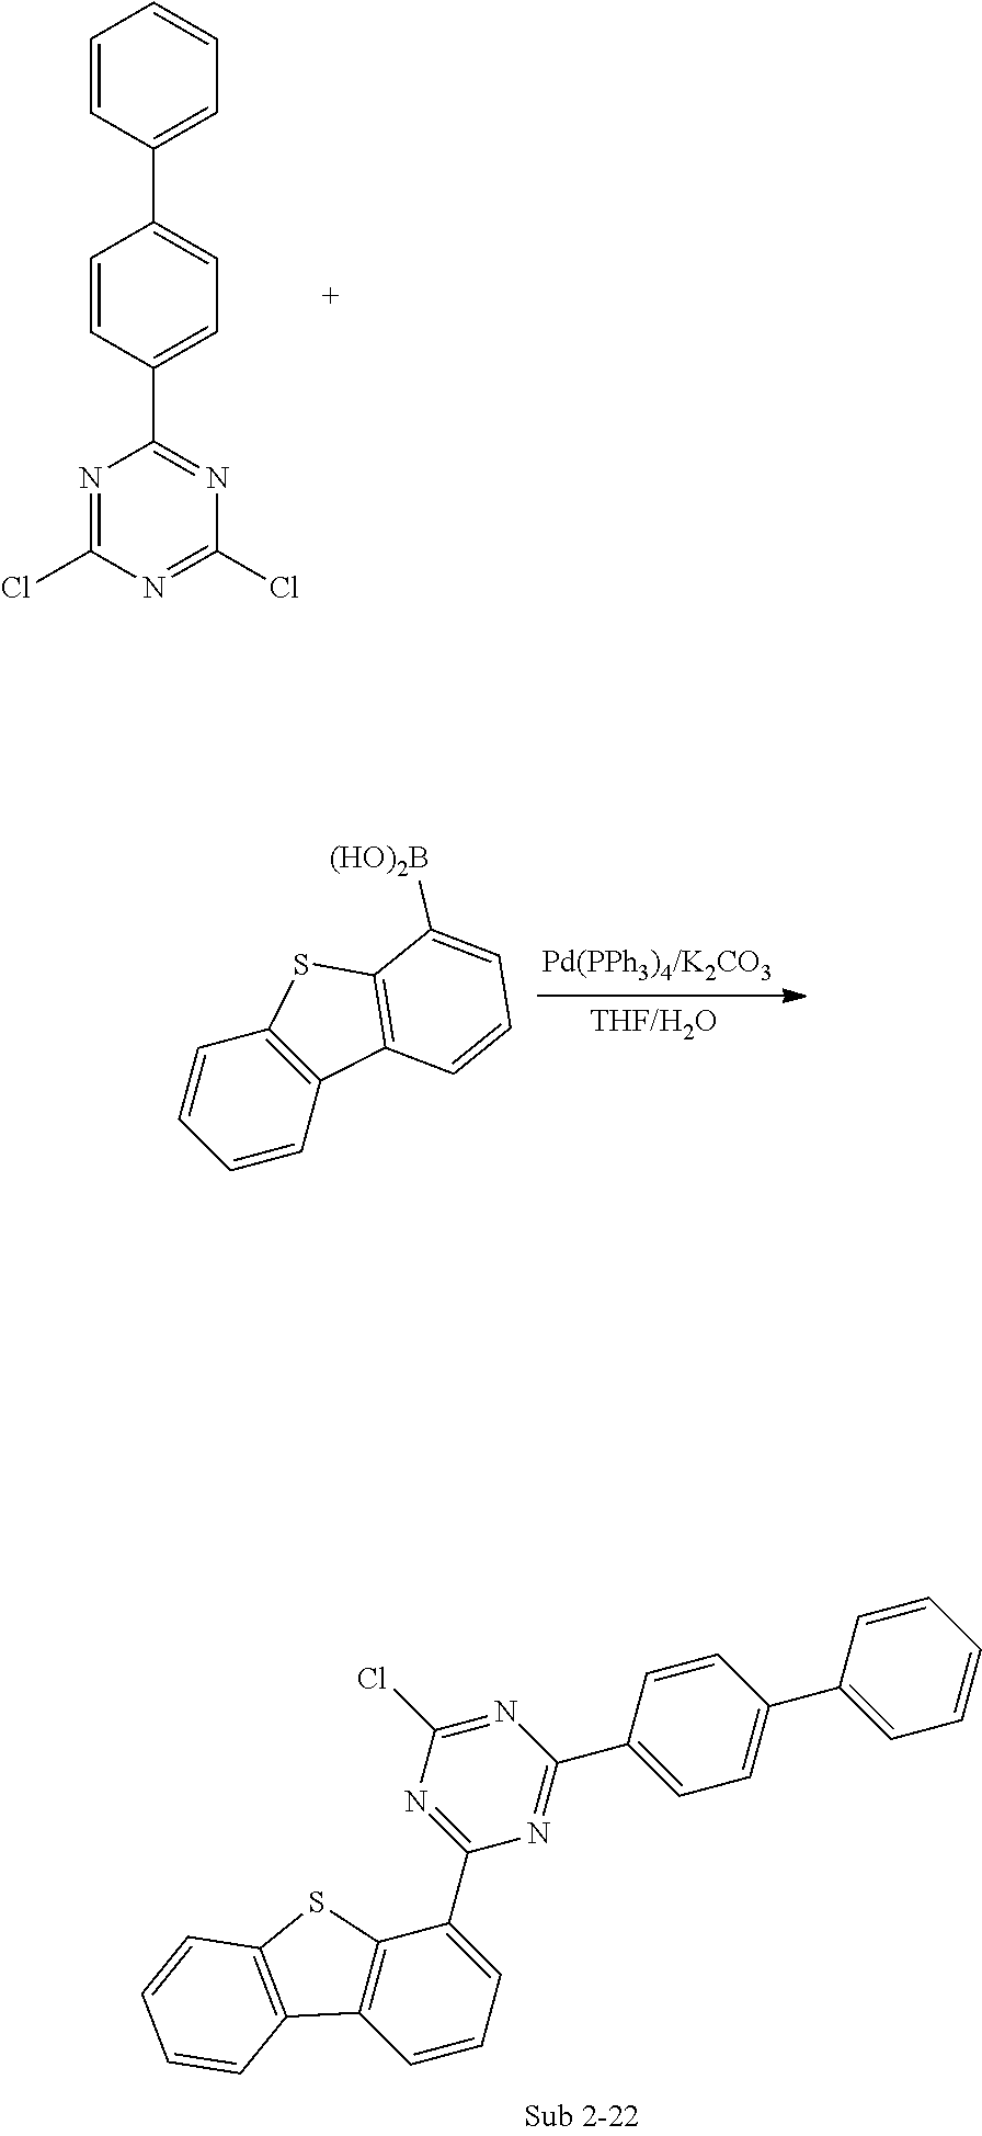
N1=C(Cl)N=C(Cl)N=C1C1=CC=C(C2=CC=CC=C2)C=C1.C1=CC=CC2=C1SC1=C2C=CC=C1[(HO)2B].C12=C(C=CC=C1C1=NC(Cl)=NC(C3=CC=C(C4=CC=CC=C4)C=C3)=N1)C1=C(S2)C=CC=C1
